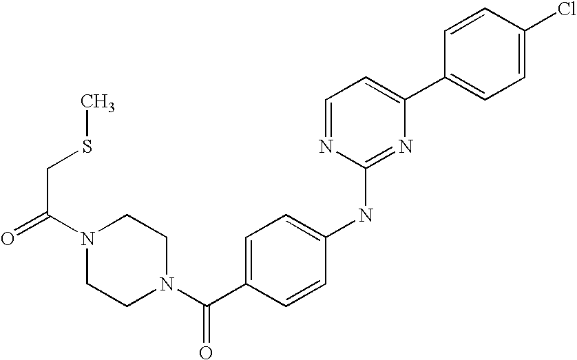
C(N1CCN(C(C2=CC=C(NC3=NC(C4=CC=C(Cl)C=C4)=CC=N3)C=C2)=O)CC1)(CSC)=O
